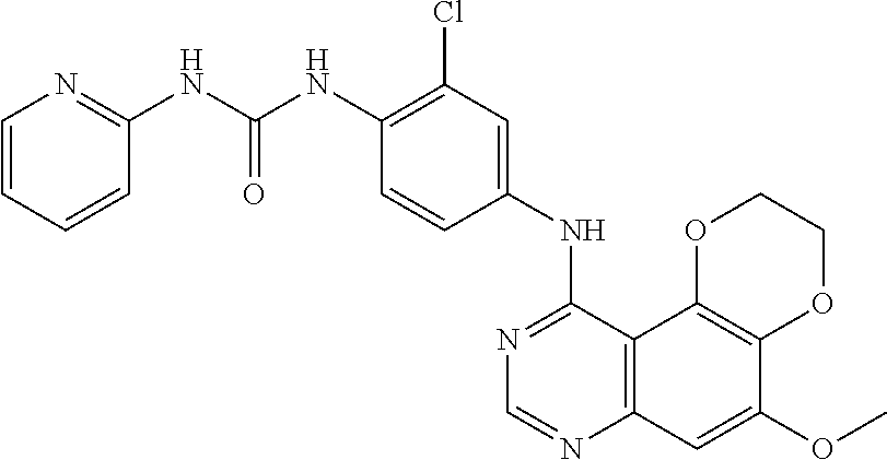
C12=C(C3=C(C=C1OC)N=CN=C3NC1=CC(Cl)=C(NC(NC3=NC=CC=C3)=O)C=C1)OCCO2
